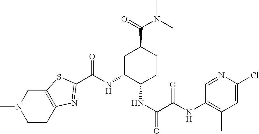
C(NC1C(NC(=O)C(NC2=C(C)C=C(Cl)N=C2)=O)CCC(C(=O)N(C)C)C1)(=O)C1=NC2=C(S1)CN(C)CC2
